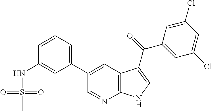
C1(C2=CC3=C(N=C2)NC=C3C(C2=CC(Cl)=CC(Cl)=C2)=O)=CC=CC(NS(C)(=O)=O)=C1
